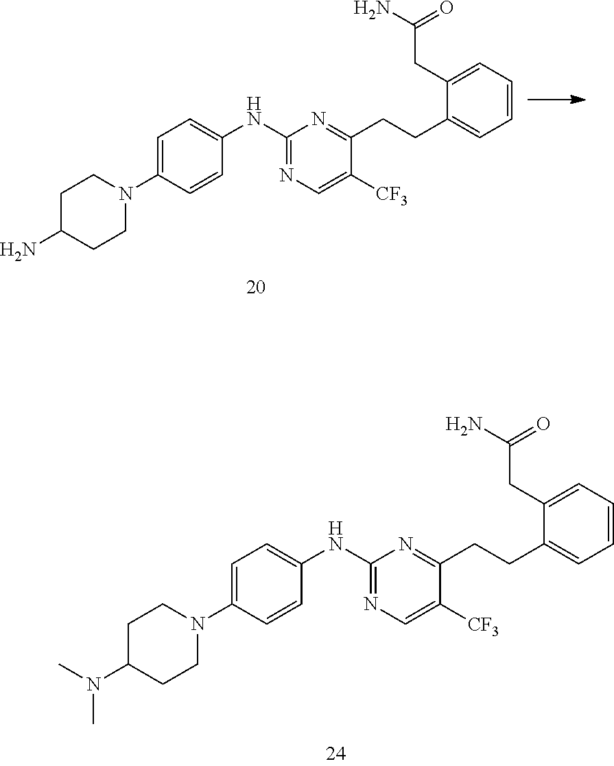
C1CN(C2=CC=C(NC3=NC=C([CF3])C(CCC4=CC=CC=C4CC(N)=O)=N3)C=C2)CCC1N.C1CN(C2=CC=C(NC3=NC=C([CF3])C(CCC4=CC=CC=C4CC(N)=O)=N3)C=C2)CCC1N(C)C
